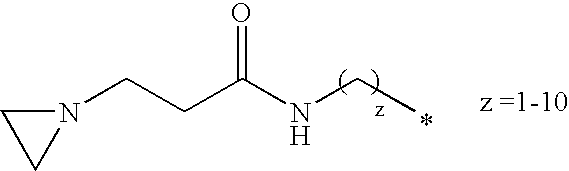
N1(CCC(NCC)=O)CC1
